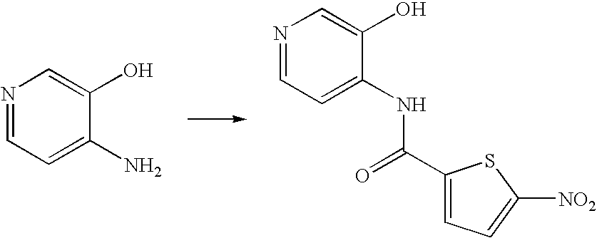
N1=CC=C(N)C(O)=C1.N1=CC=C(NC(=O)C2=CC=C([NO2])S2)C(O)=C1
